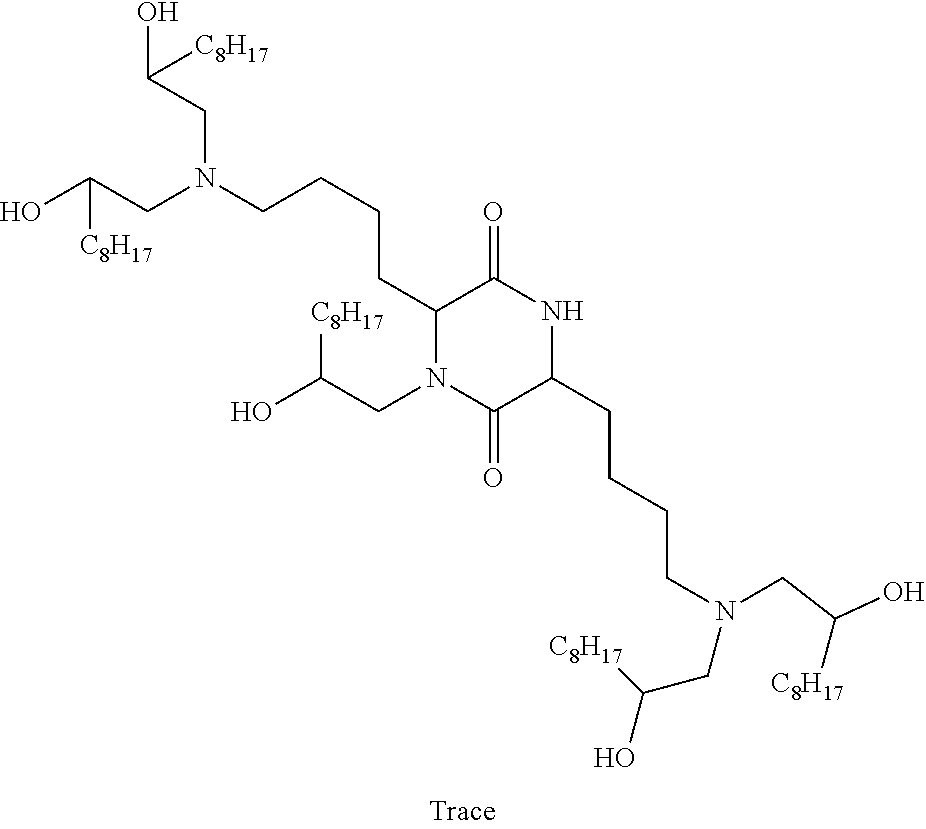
OC(CN(CCCCC1N(CC(O)[C8H17])C(=O)C(CCCCN(CC(O)[C8H17])CC([C8H17])O)NC1=O)CC(O)[C8H17])[C8H17]
